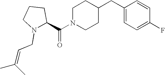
C(N1CCC(CC2=CC=C(F)C=C2)CC1)(=O)C1CCCN1CC=C(C)C
